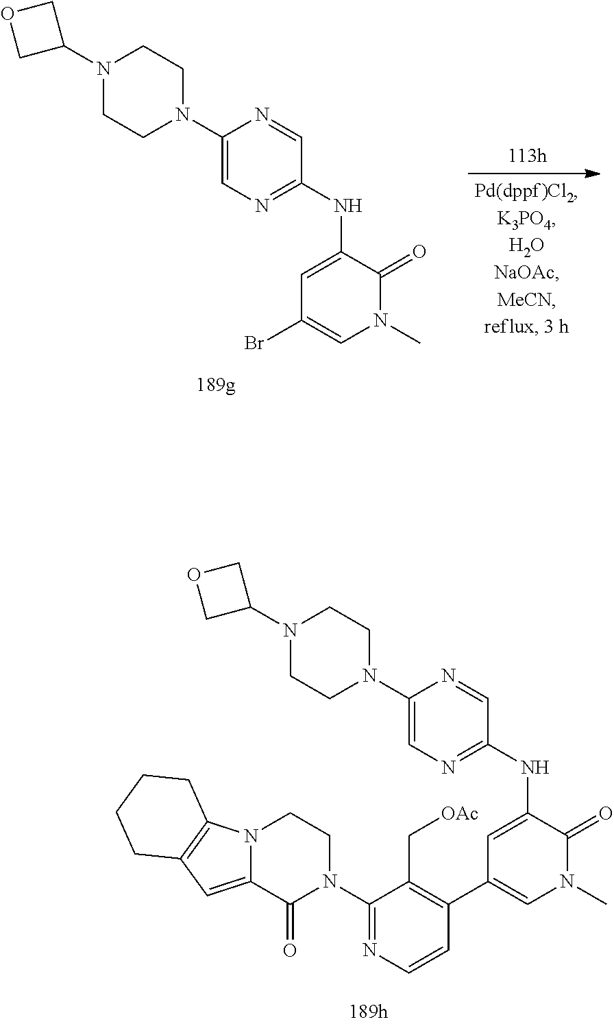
C1=C(N2CCN(C3COC3)CC2)N=CC(NC2=CC(C3=C(C[OAc])C(N4CCN5C(=CC6=C5CCCC6)C4=O)=NC=C3)=CN(C)C2=O)=N1.C1(N2CCN(C3COC3)CC2)=CN=C(NC2=CC(Br)=CN(C)C2=O)C=N1
